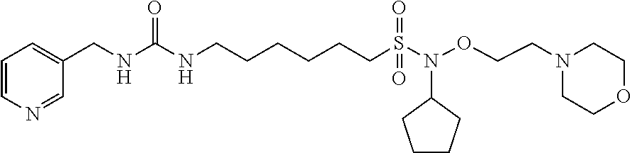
C1=CN=CC(CNC(NCCCCCCS(N(OCCN2CCOCC2)C2CCCC2)(=O)=O)=O)=C1
